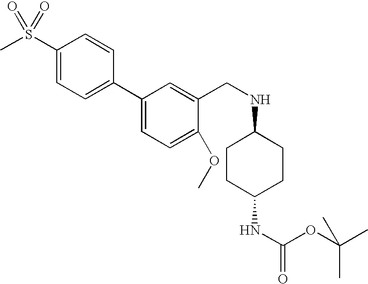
N(C1CCC(NC(=O)OC(C)(C)C)CC1)CC1=CC(C2=CC=C(S(C)(=O)=O)C=C2)=CC=C1OC
